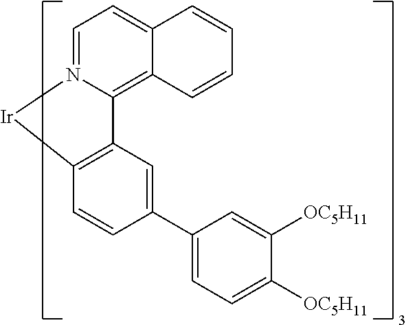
C12=C3N(=CC=C1C=CC=C2)[Ir]C1=C3C=C(C2=CC=C([OC5H11])C([OC5H11])=C2)C=C1
